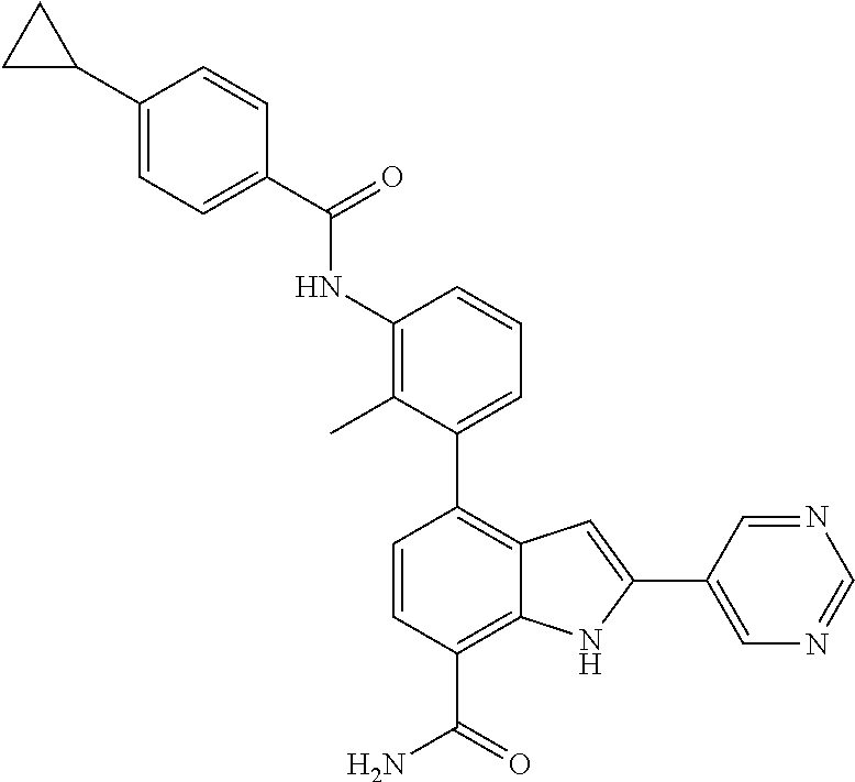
C1(C2=CC=CC(NC(C3=CC=C(C4CC4)C=C3)=O)=C2C)=C2C(=C(C(N)=O)C=C1)NC(C1=CN=CN=C1)=C2
